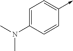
C1(N(C)C)=CC=C(->C)C=C1
